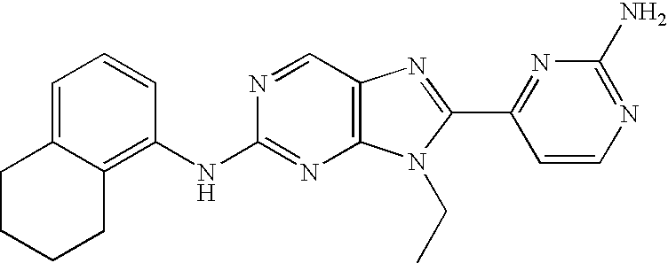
N(C1=NC2=C(C=N1)N=C(C1=NC(N)=NC=C1)N2CC)C1=C2C(=CC=C1)CCCC2
